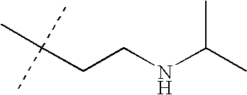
C(CCNC(C)C)(C)(C)C
